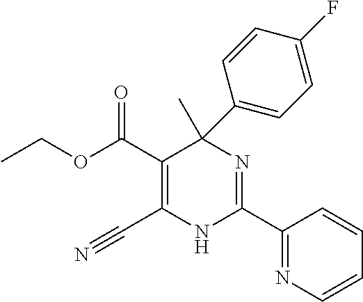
C(=O)(OCC)C1=C(C#N)NC(C2=NC=CC=C2)=NC1(C)C1=CC=C(F)C=C1
